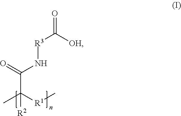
O=C([OH])[R3]NC(C([R1]C)(C)[R2])=O
